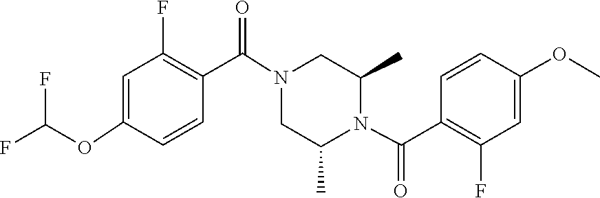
C1(C)CN(C(C2=C(F)C=C(OC(F)F)C=C2)=O)CC(C)N1C(C1=C(F)C=C(OC)C=C1)=O
